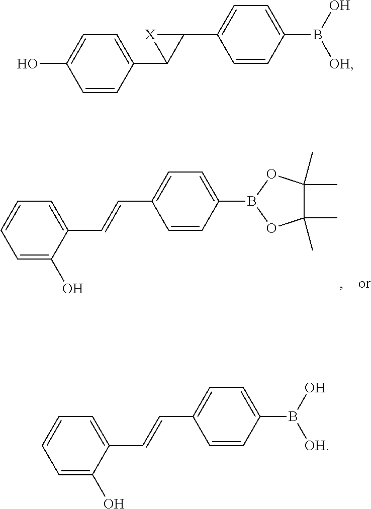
C1(C2C(C3=CC=C(B(O)[OH])C=C3)[X]2)=CC=C(O)C=C1.C1(C=CC2=CC=C(B(O)[OH])C=C2)=CC=CC=C1O.C1(C=CC2=CC=C(B3OC(C)(C)C(C)(C)O3)C=C2)=CC=CC=C1O
